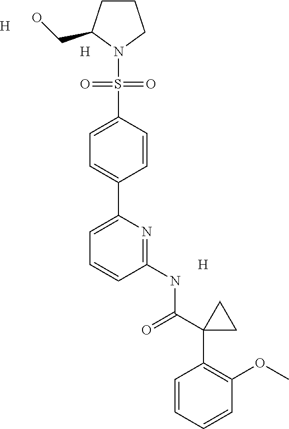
C1CCN(S(C2=CC=C(C3=CC=CC(NC(C4(C5=C(OC)C=CC=C5)CC4)=O)=N3)C=C2)(=O)=O)C1CO.[H].[H].[H]
